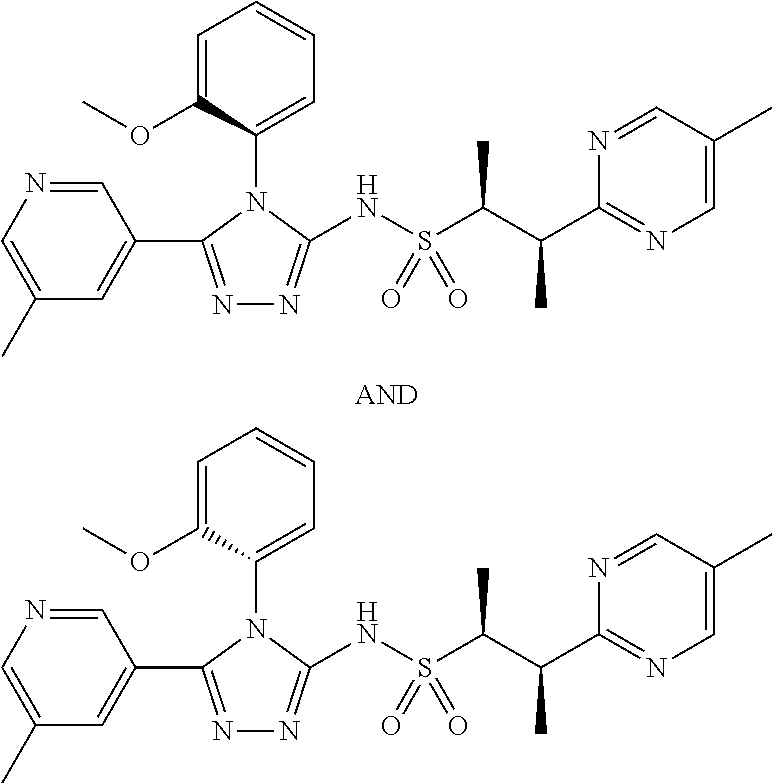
C1(C)=CN=CC(C2=NN=C(NS(C(C(C3=NC=C(C)C=N3)C)C)(=O)=O)N2C2=CC=CC=C2OC)=C1.C1(C)=CN=CC(C2=NN=C(NS(C(C(C3=NC=C(C)C=N3)C)C)(=O)=O)N2C2=CC=CC=C2OC)=C1
